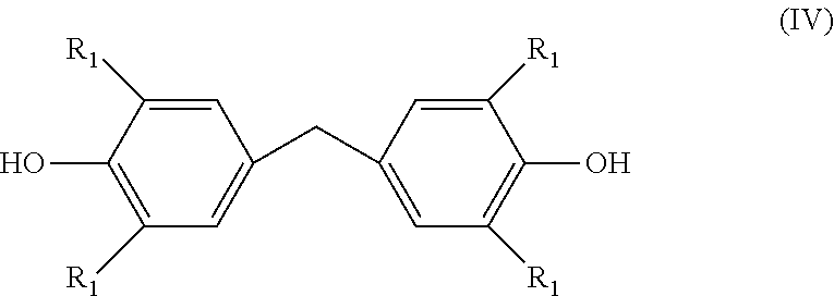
OC1=C([R1])C=C(CC2=CC([R1])=C(O)C([R1])=C2)C=C1[R1]
